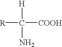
[H]C([R])(N)[COOH]
